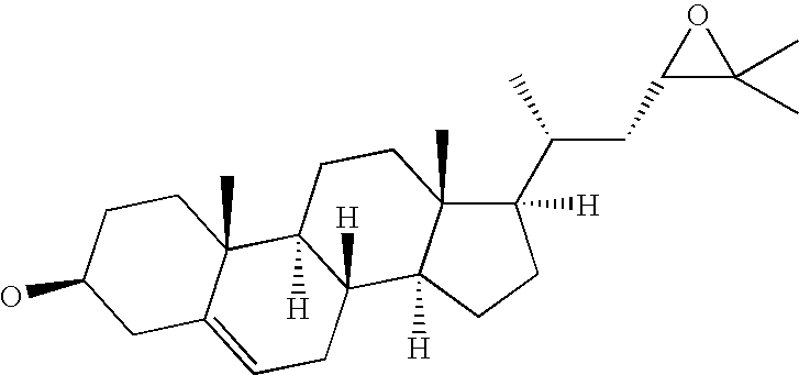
C1([H])(C(CC2C(C)(C)O2)C)C2(C)C([H])(CC1)C1([H])C([H])(CC2)C2(C)C(=CC1)CC(O)CC2
